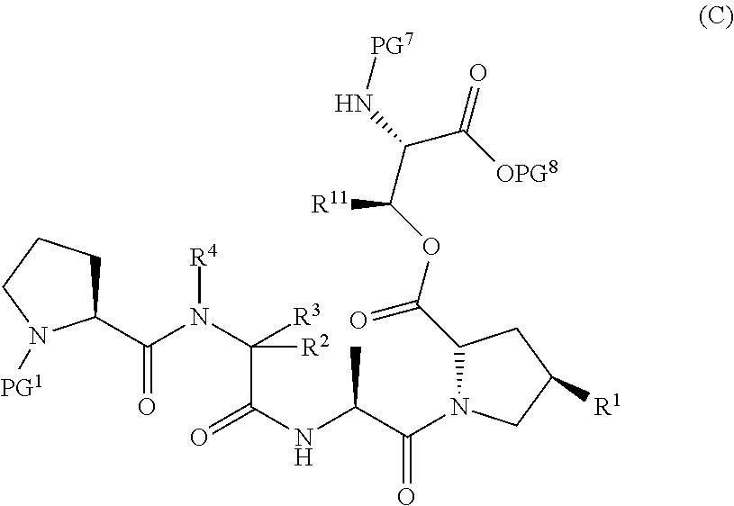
C1C(C(N(C(C(NC(C(=O)N2C(C(=O)OC(C(N[PG7])C([OPG8])=O)[R11])CC([R1])C2)C)=O)([R3])[R2])[R4])=O)N([PG1])CC1
